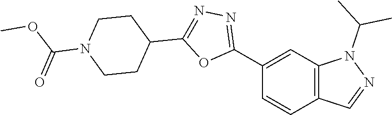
C1(C2=NN=C(C3CCN(C(OC)=O)CC3)O2)=CC2=C(C=C1)C=NN2C(C)C
